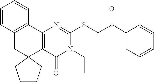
C12=C(C3=C(CC14CCCC4)C=CC=C3)N=C(SCC(C1=CC=CC=C1)=O)N(CC)C2=O
